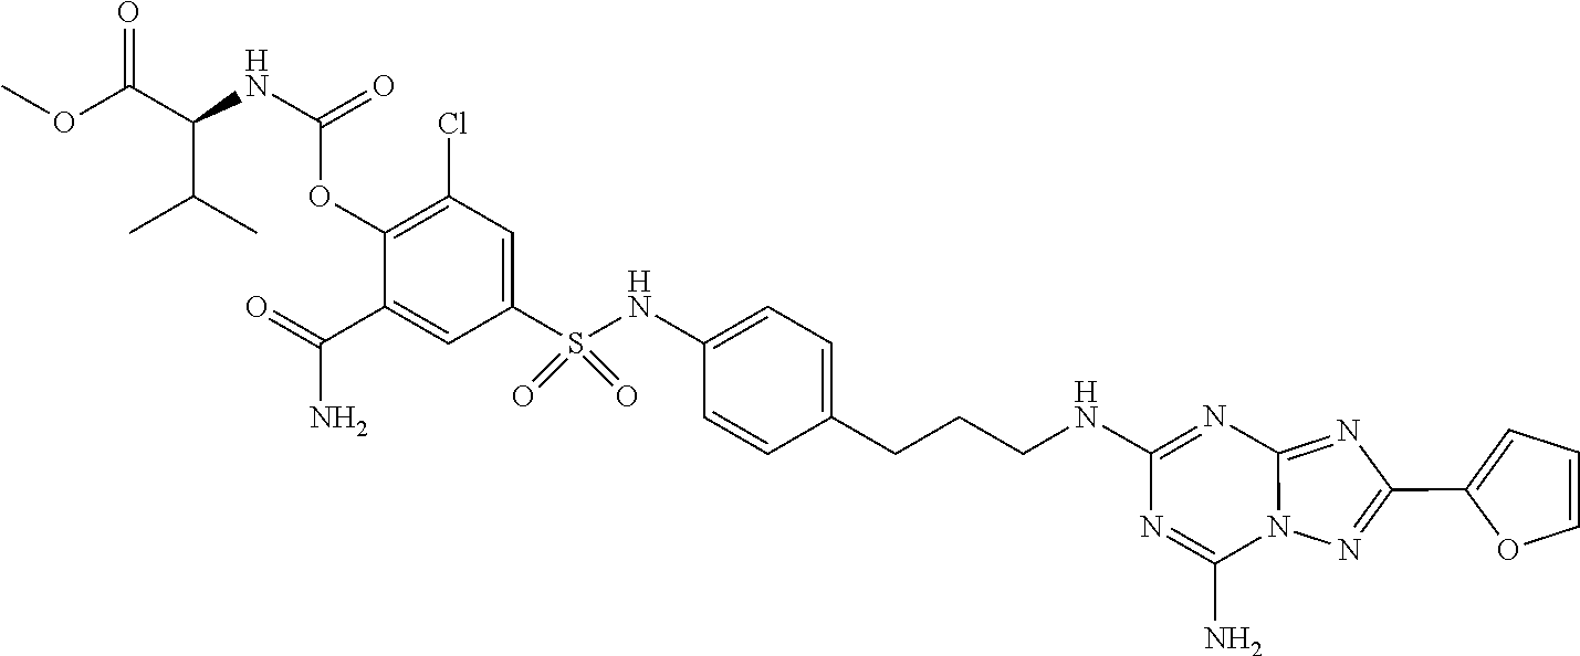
C(CNC1=NC2=NC(C3=CC=CO3)=NN2C(N)=N1)CC1=CC=C(NS(C2=CC(Cl)=C(OC(NC(C(C)C)C(OC)=O)=O)C(C(N)=O)=C2)(=O)=O)C=C1
